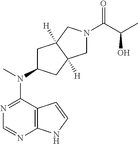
C12=C(N=CN=C1N(C)C1CC3([H])C([H])(C1)CN(C(C(C)O)=O)C3)NC=C2
